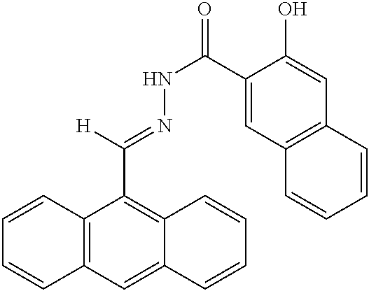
[H]C(=NNC(=O)C1=CC2=C(C=C1O)C=CC=C2)C1=C2C(=CC3=C1C=CC=C3)C=CC=C2
